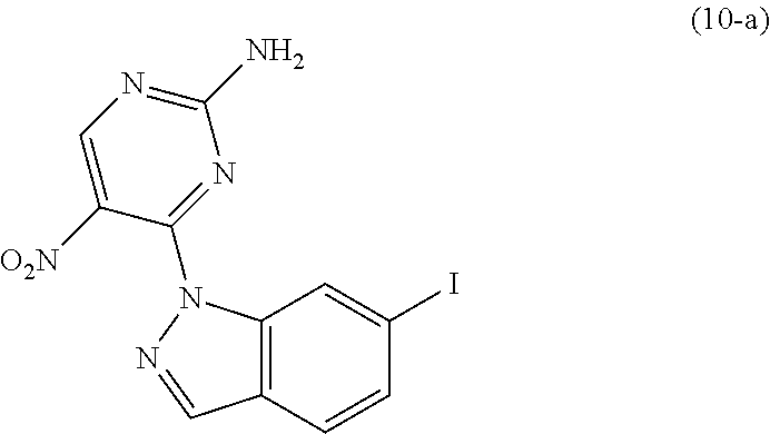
C12=C(C=CC(I)=C1)C=NN2C1=NC(N)=NC=C1[O2N]
